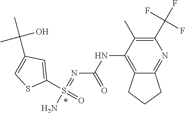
S(N)(=NC(NC1=C2CCCC2=NC(C(F)(F)F)=C1C)=O)(=O)C1=CC(C(C)(C)O)=CS1
